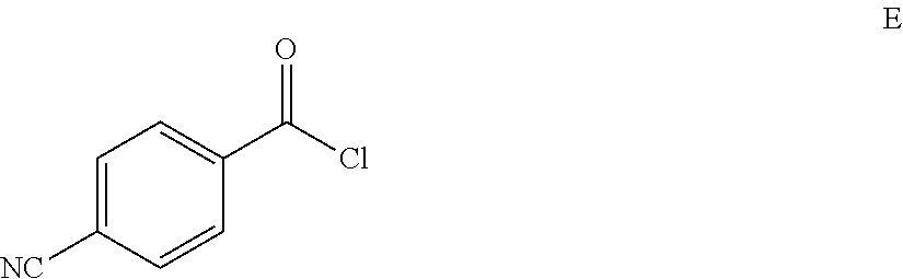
C1=C([NC])C=CC(C(Cl)=O)=C1
